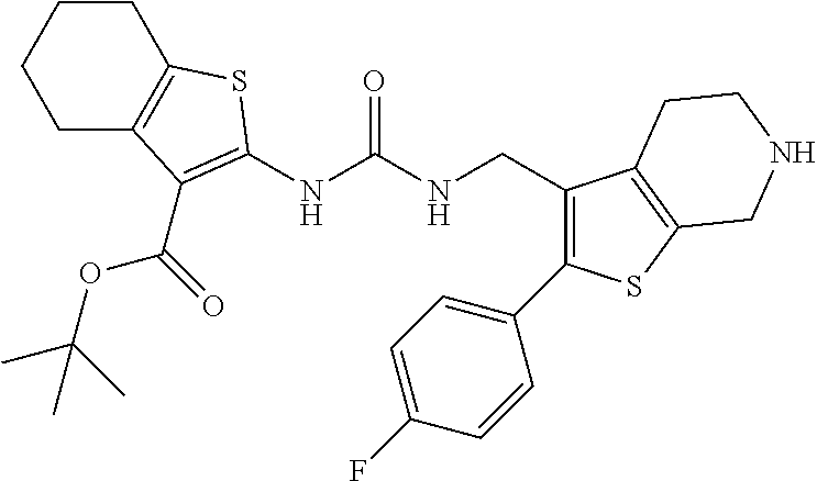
C1CCCC2=C1SC(NC(NCC1=C(C3=CC=C(F)C=C3)SC3=C1CCNC3)=O)=C2C(OC(C)(C)C)=O
